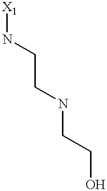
C(CNCCO)N[X1]
